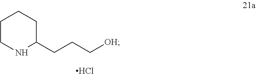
C1CNC(CCC[OH])CC1.Cl
